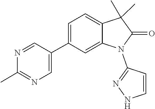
N1=CC(C2=CC=C3C(C)(C)C(=O)N(C4=NNC=C4)C3=C2)=CN=C1C
